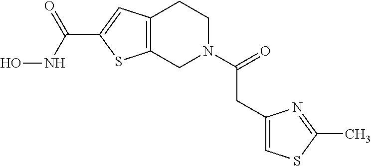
C12=C(CN(C(=O)CC3=CSC(C)=N3)CC1)SC(C(NO)=O)=C2
